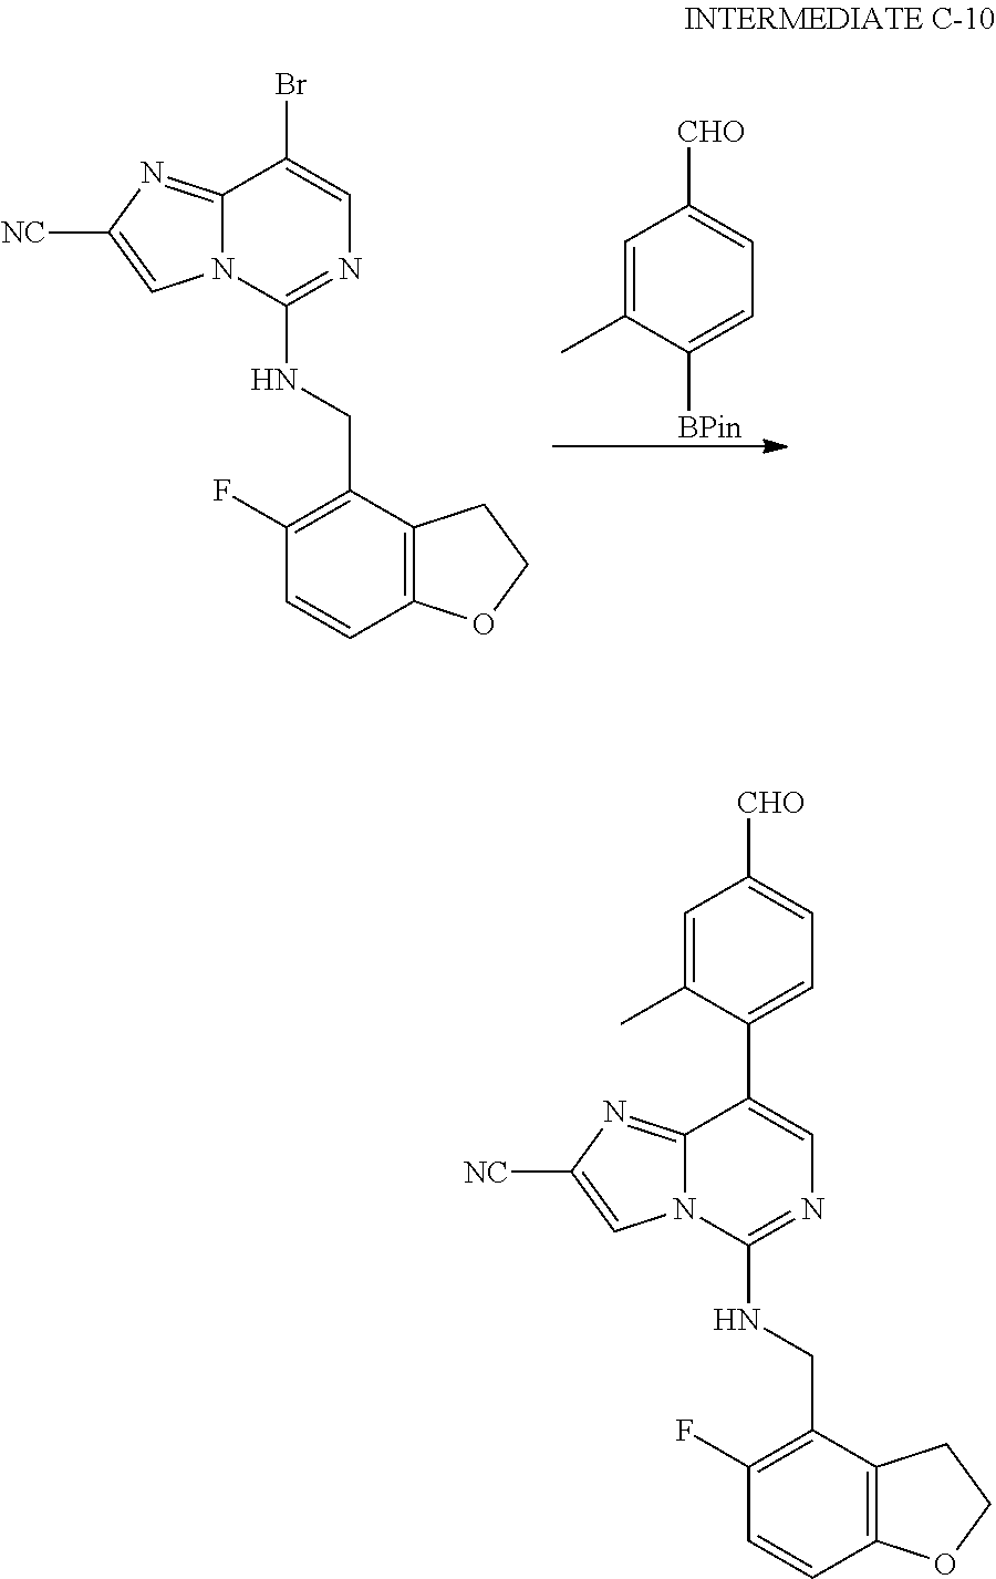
C12=NC([NC])=CN1C(NCC1=C(F)C=CC3=C1CCO3)=NC=C2C1=CC=C([CHO])C=C1C.C12=NC([NC])=CN1C(NCC1=C(F)C=CC3=C1CCO3)=NC=C2Br.[BPin]C1=CC=C([CHO])C=C1C
